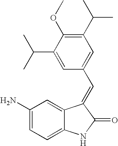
C1(N)=CC=C2C(=C1)C(=CC1=CC(C(C)C)=C(OC)C(C(C)C)=C1)C(=O)N2
